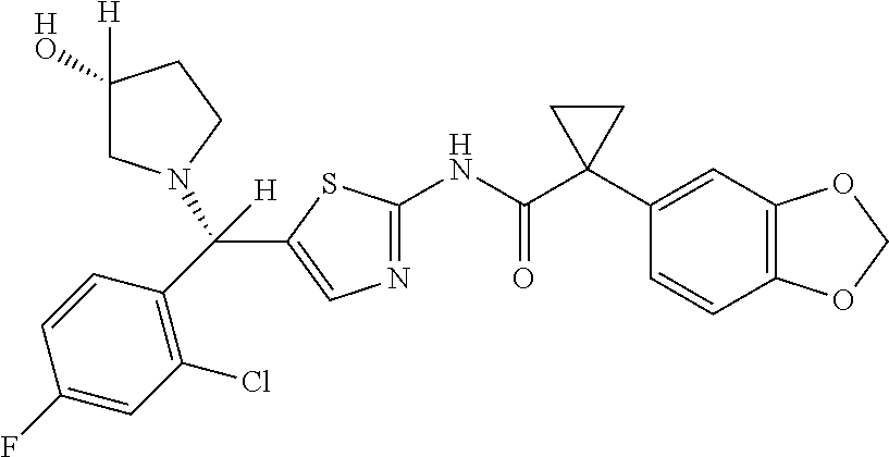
N1=C(NC(C2(C3=CC4=C(C=C3)OCO4)CC2)=O)SC(C(C2=C(Cl)C=C(F)C=C2)([H])N2CC([HO])([H])CC2)=C1
